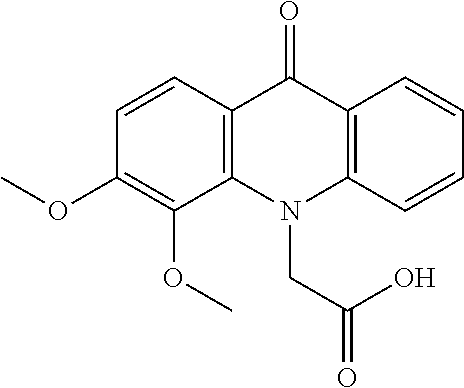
C12=C(N(CC(=O)O)C3=C(C1=O)C=CC=C3)C(OC)=C(OC)C=C2
